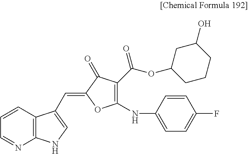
C1=CC2=C(N=C1)NC=C2C=C1OC(NC2=CC=C(F)C=C2)=C(C(=O)OC2CCCC(O)C2)C1=O
